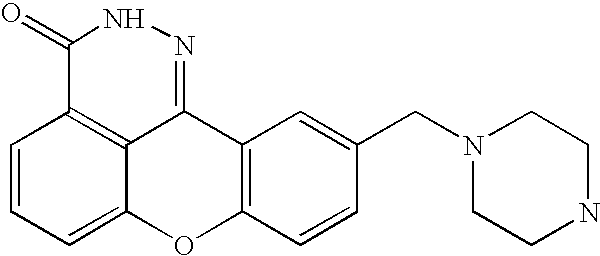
C1=CC=C2C3=C1C(=O)NN=C3C1=C(O2)C=CC(CN2CCNCC2)=C1
